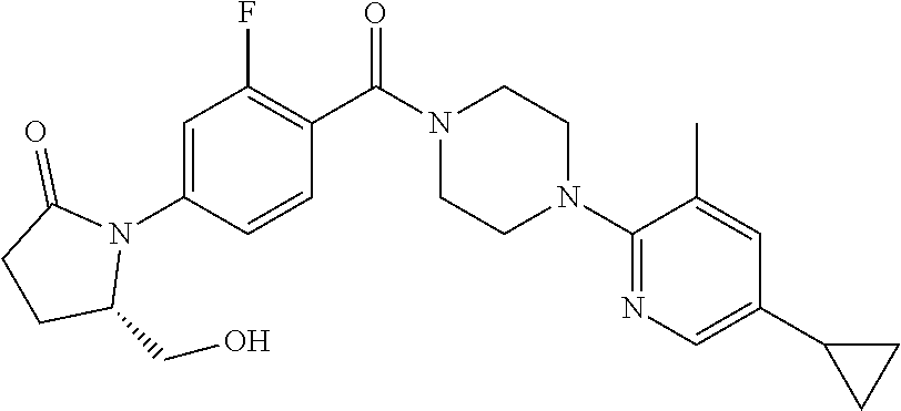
C1=C(N2C(=O)CCC2CO)C=CC(C(N2CCN(C3=NC=C(C4CC4)C=C3C)CC2)=O)=C1F
